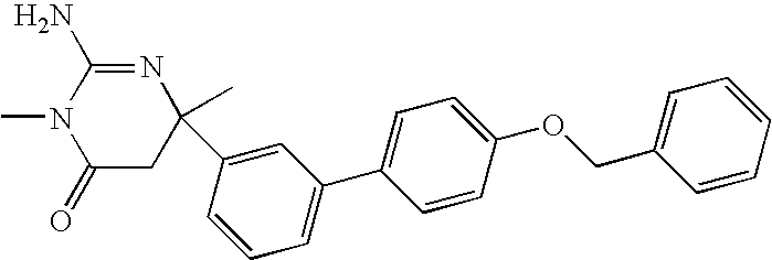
C1(C2(C)CC(=O)N(C)C(N)=N2)=CC(C2=CC=C(OCC3=CC=CC=C3)C=C2)=CC=C1
